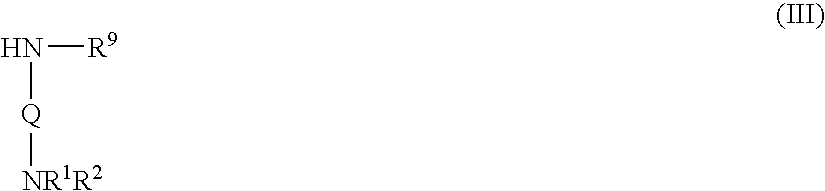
N([R9])[Q][NR1R2]
